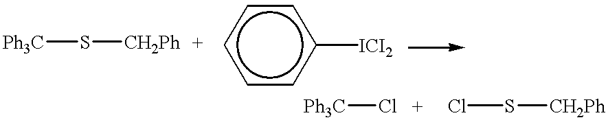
c1cc([ICI2])ccc1.[Ph3C]S[CH2Ph].[Ph3C]Cl.ClS[CH2Ph]
